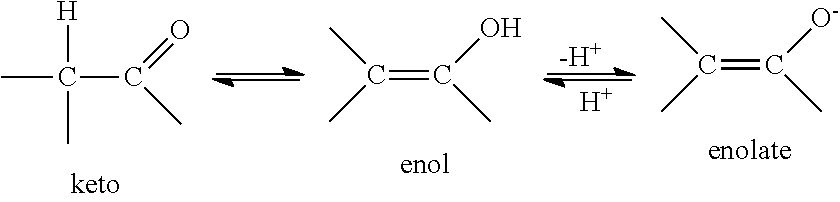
[-H+].[H].C(=C([O-])C)(C)C.C(=C(O)C)(C)C.CC(C(C)=O)([H])C
